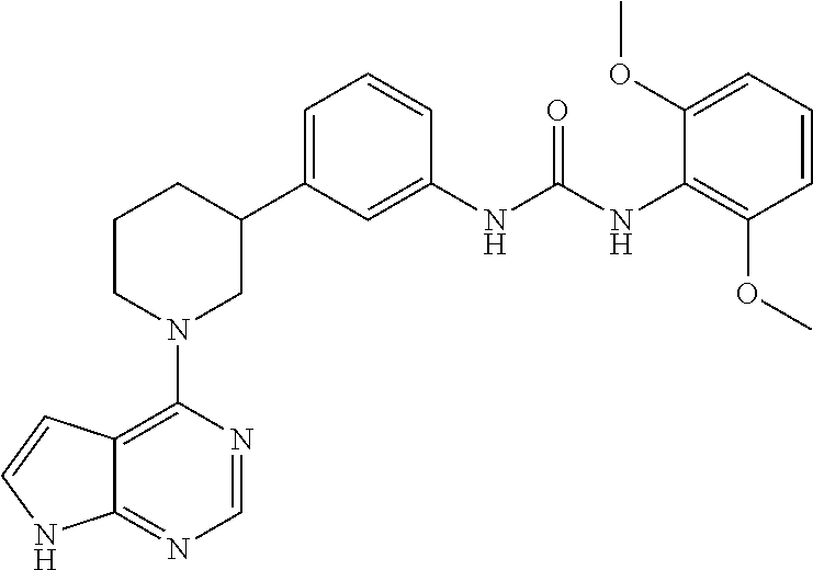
C12=C(N3CC(C4=CC=CC(NC(NC5=C(OC)C=CC=C5OC)=O)=C4)CCC3)N=CN=C1NC=C2
